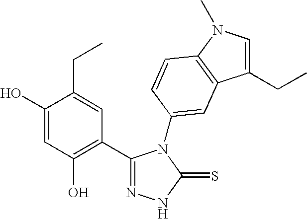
C1(O)=CC(O)=C(C2=NNC(=S)N2C2=CC3=C(N(C)C=C3CC)C=C2)C=C1CC
